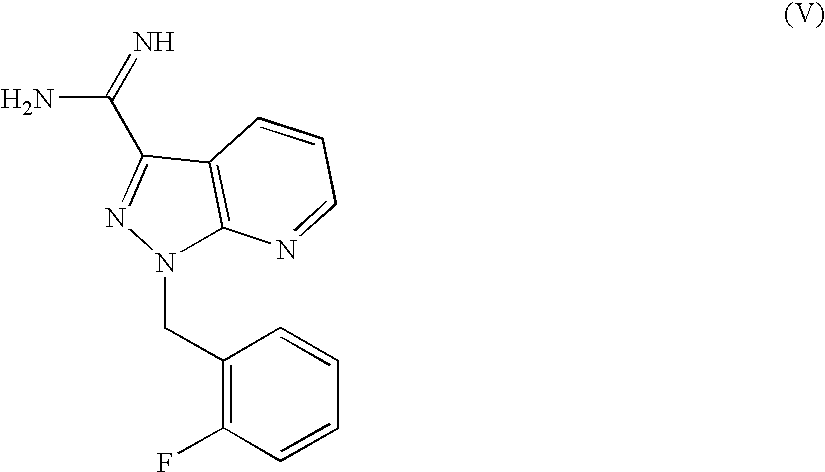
C(C1=NN(CC2=C(F)C=CC=C2)C2=C1C=CC=N2)(N)=N
